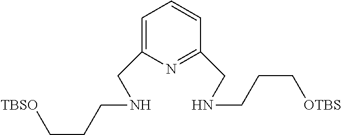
C1=C(CNCCC[TBSO])N=C(CNCCC[OTBS])C=C1
